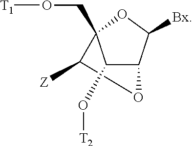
C1(O[T2])C2C([Bx])OC1(CO[T1])C([Z])O2
